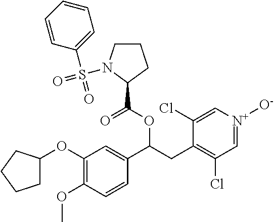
C1(OC2CCCC2)=C(OC)C=CC(C(OC(C2CCCN2S(C2=CC=CC=C2)(=O)=O)=O)CC2=C(Cl)C=[N+]([O-])C=C2Cl)=C1
